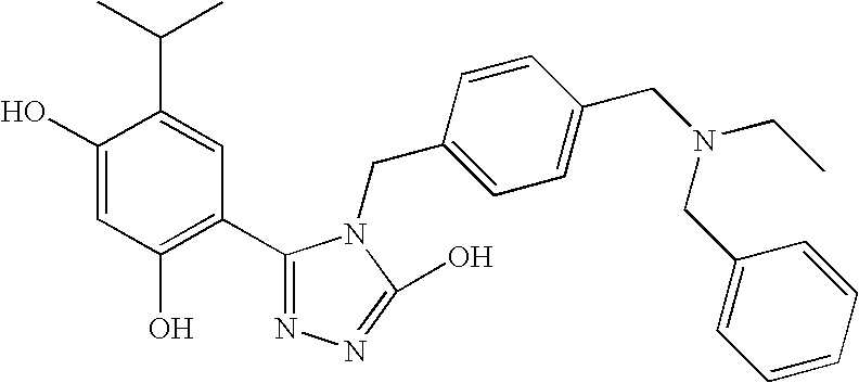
C1(O)=CC(O)=C(C2=NN=C(O)N2CC2=CC=C(CN(CC3=CC=CC=C3)CC)C=C2)C=C1C(C)C
